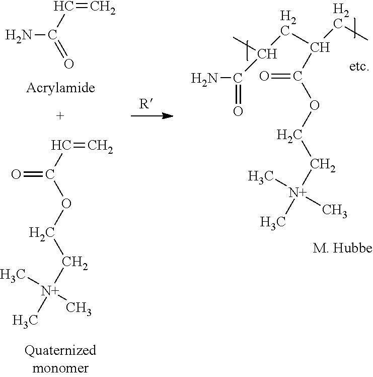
NC(C=C)=O.O=C(C=C)OCC[N+](C)(C)C.NC(C(CC(CC)C(OCC[N+](C)(C)C)=O)C)=O
